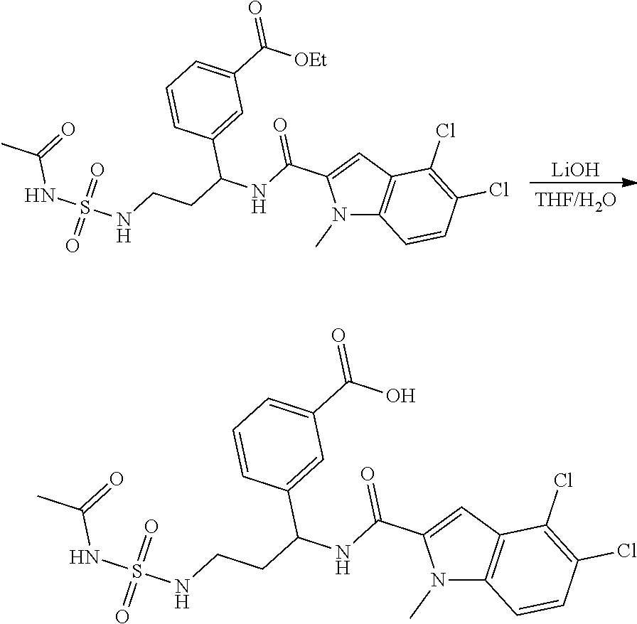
[LiOH].N1(C)C2=C(C=C1C(NC(CCNS(NC(C)=O)(=O)=O)C1=CC(C([OEt])=O)=CC=C1)=O)C(Cl)=C(Cl)C=C2.N1(C)C2=C(C=C1C(NC(CCNS(NC(C)=O)(=O)=O)C1=CC(C(O)=O)=CC=C1)=O)C(Cl)=C(Cl)C=C2
